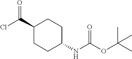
C1(C(=O)Cl)CCC(NC(=O)OC(C)(C)C)CC1
